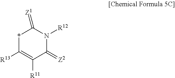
*1C([R13])=C([R11])C(=[Z2])N([R12])C1=[Z1]
